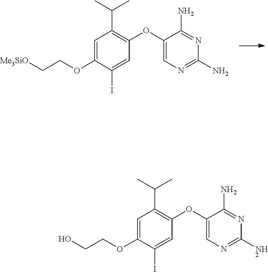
N1=C(N)C(OC2=C(C(C)C)C=C(OCC[Me3SiO])C(I)=C2)=CN=C1N.N1=C(N)C(OC2=C(C(C)C)C=C(OCCO)C(I)=C2)=CN=C1N
